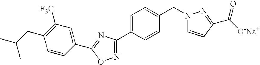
CC(CC1=C([F3C])C=C(C2=NC(C3=CC=C(CN4C=CC(C(=O)[O-Na+])=N4)C=C3)=NO2)C=C1)C
